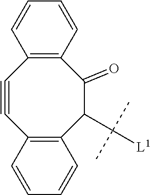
C12=C(C(C([L1])(C)C)C(=O)C3=C(C#C1)C=CC=C3)C=CC=C2
